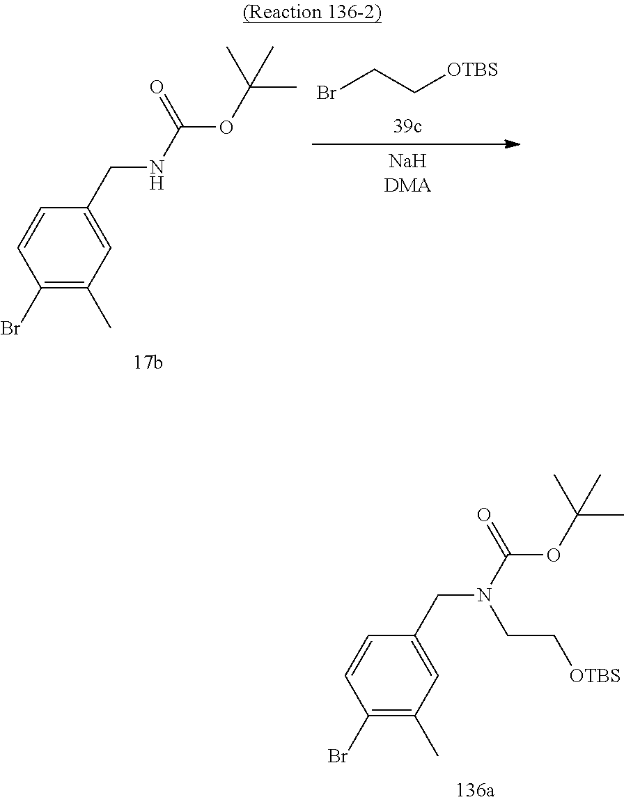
C1(CN(C(=O)OC(C)(C)C)CC[OTBS])=CC(C)=C(Br)C=C1.C1(CNC(=O)OC(C)(C)C)=CC(C)=C(Br)C=C1.BrCC[OTBS]
